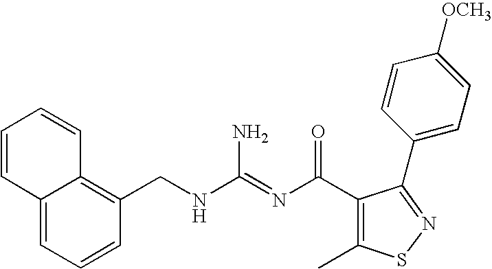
C12=CC=CC(CNC(=NC(C3=C(C)SN=C3C3=CC=C([OCH3])C=C3)=O)N)=C1C=CC=C2
